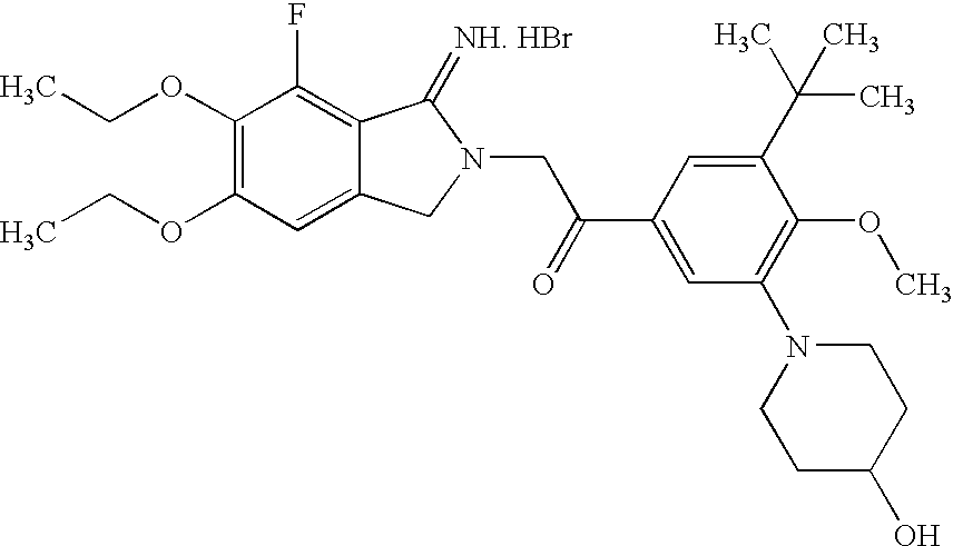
C1(OCC)=C(OCC)C=C2C(=C1F)C(=[NH. HBr])N(CC(C1=CC(N3CCC(O)CC3)=C(OC)C(C(C)(C)C)=C1)=O)C2
